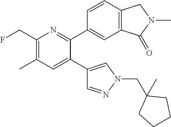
C1(CF)=C(C)C=C(C2=CN(CC3(C)CCCC3)N=C2)C(C2=CC3=C(C=C2)CN(C)C3=O)=N1
